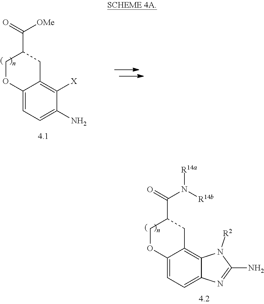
C12=CC=C3C(=C1CC(C(N([R14b])[R14a])=O)CO2)N([R2])C(N)=N3.C12=CC=C(N)C([X])=C1CC(C([OMe])=O)CO2
